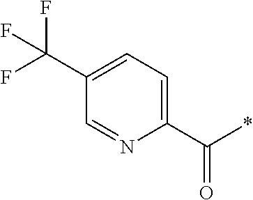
C1(C(*)=O)=CC=C(C(F)(F)F)C=N1
